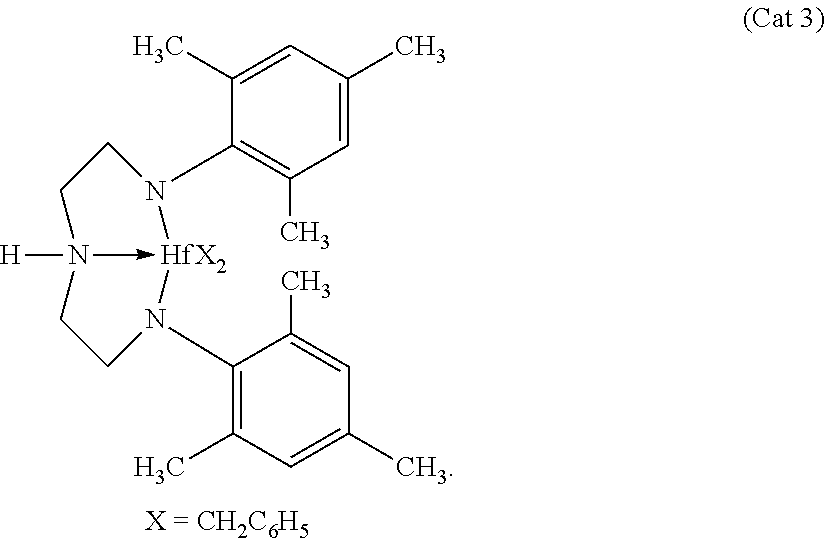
C1=C(C)C=C(C)C(N2CCN3([H])->[HfX2]2N(C2=C(C)C=C(C)C=C2C)CC3)=C1C
